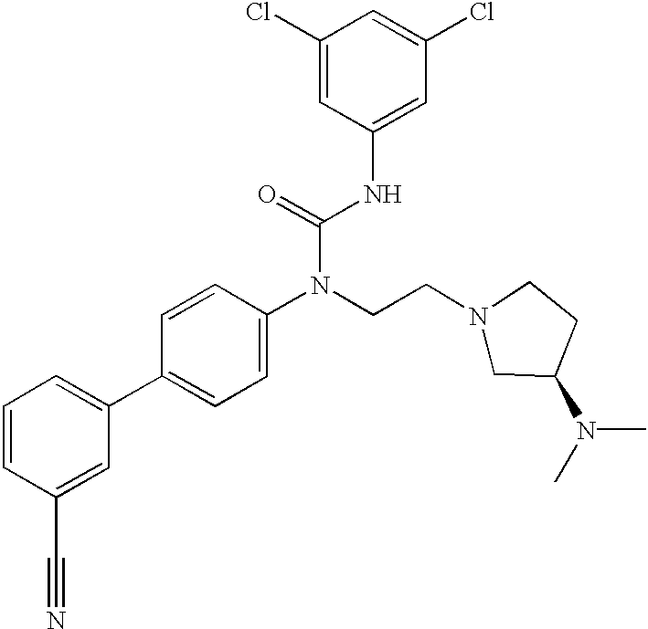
C1=CC(C#N)=CC(C2=CC=C(N(CCN3CC(N(C)C)CC3)C(=O)NC3=CC(Cl)=CC(Cl)=C3)C=C2)=C1
